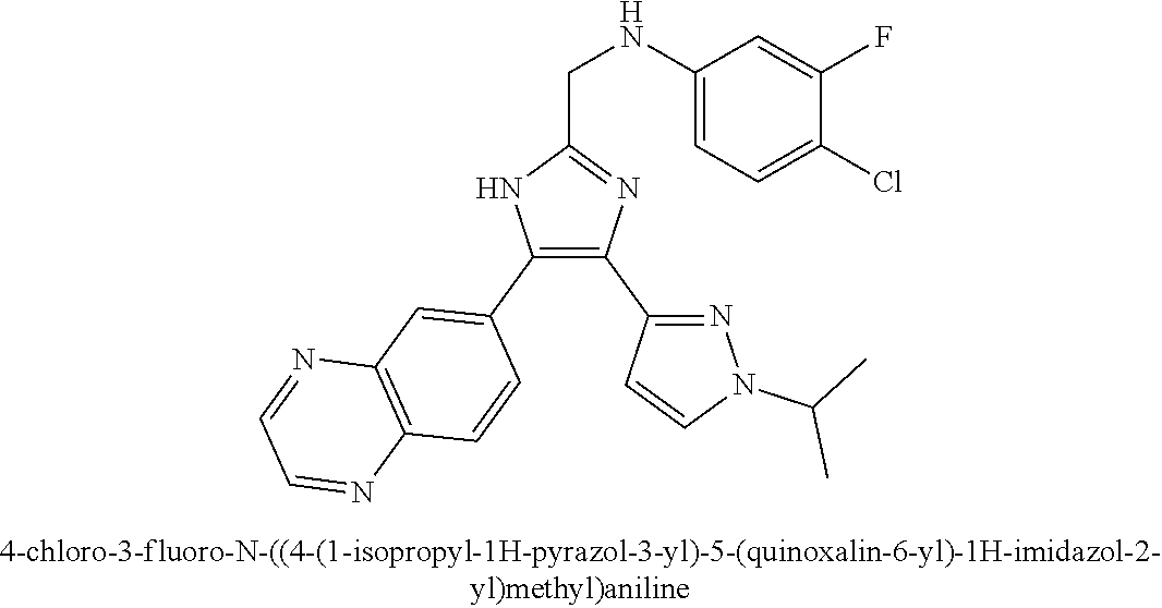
C1(NCC2=NC(C3=NN(C(C)C)C=C3)=C(C3=CC4=C(C=C3)N=CC=N4)N2)=CC=C(Cl)C(F)=C1
